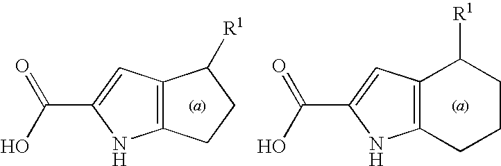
C12=C(CCC1[R1])NC(C(O)=O)=C2.C12=C(NC(C(O)=O)=C1)CCCC2[R1]
